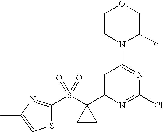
C1=C(C2(S(=O)(=O)C3=NC(C)=CS3)CC2)N=C(Cl)N=C1N1CCOCC1C
